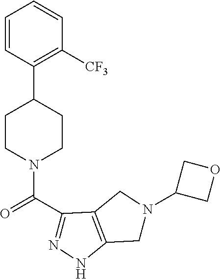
C1=CC(C2CCN(C(C3=NNC4=C3CN(C3COC3)C4)=O)CC2)=C([CF3])C=C1
